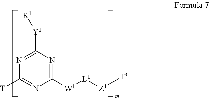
N1=C([Y1][R1])N=C([W1][L1][Z1][Te])N=C1[T]
